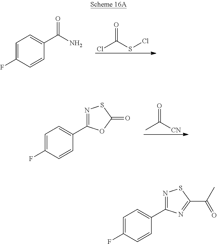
ClC(SCl)=O.C1=C(F)C=CC(C(N)=O)=C1.CC(=O)[CN].C1=C(F)C=CC(C2=NSC(=O)O2)=C1.C1=C(F)C=CC(C2=NSC(C(=O)C)=N2)=C1
